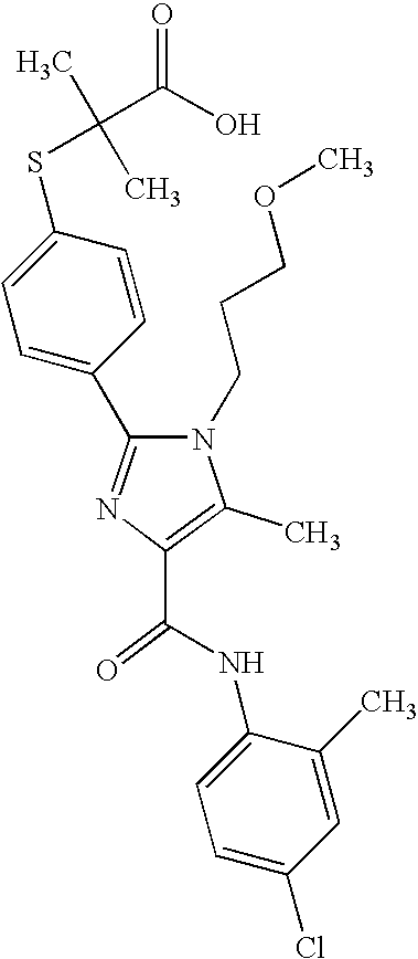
C(C1=C(C)N(CCCOC)C(C2=CC=C(SC(C)(C)C(O)=O)C=C2)=N1)(=O)NC1=CC=C(Cl)C=C1C
